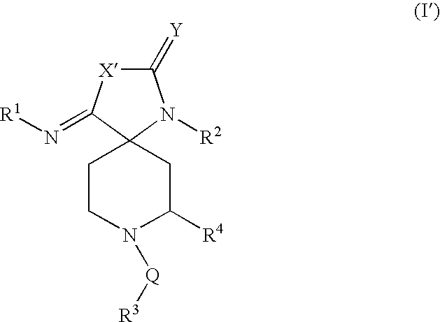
C1(=[Y])[X]C(=N[R1])C2(N1[R2])CCN([Q][R3])C([R4])C2
